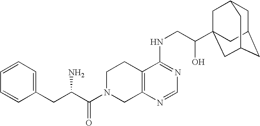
C(C(C(N1CC2=C(CC1)C(NCC(O)C13CC4CC(CC(C1)C4)C3)=NC=N2)=O)N)C1=CC=CC=C1
